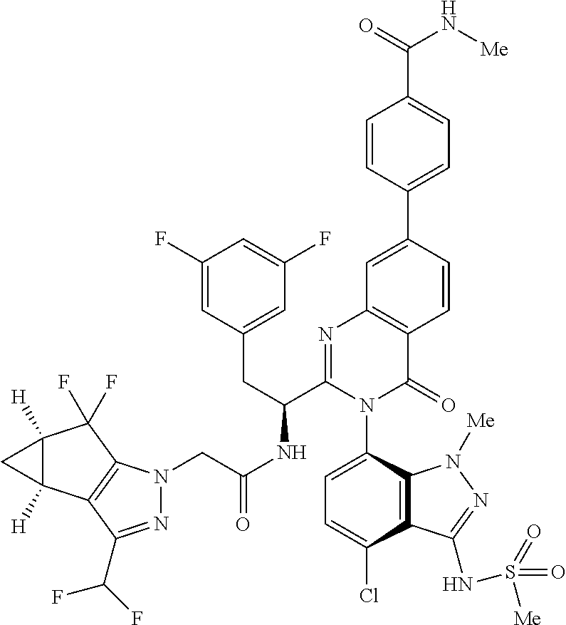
C12([H])C([H])(C3=C(C1(F)F)N(CC(NC(C1=NC4=C(C(=O)N1C1=CC=C(Cl)C5=C1N([Me])N=C5NS(=O)(=O)[Me])C=CC(C1=CC=C(C(=O)N[Me])C=C1)=C4)CC1=CC(F)=CC(F)=C1)=O)N=C3C(F)F)C2
